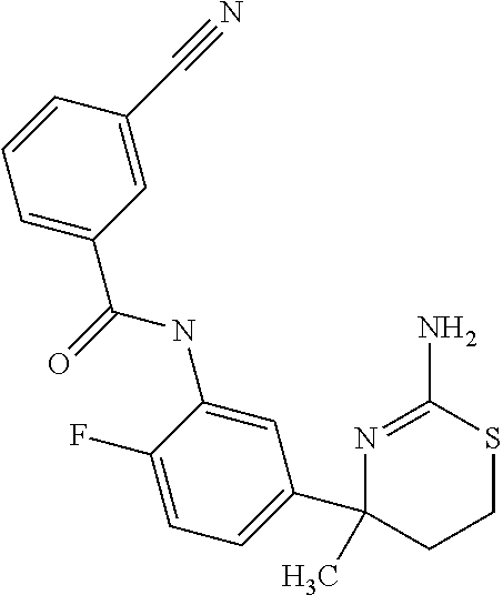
C1=C(C(=O)NC2=CC(C3(C)CCSC(N)=N3)=CC=C2F)C=C(C#N)C=C1
